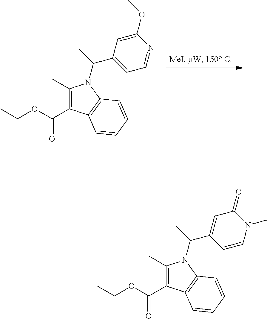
C1(C)=C(C(=O)OCC)C2=C(N1C(C)C1=CC=NC(OC)=C1)C=CC=C2.C1(C)=C(C(=O)OCC)C2=C(N1C(C)C1=CC(=O)N(C)C=C1)C=CC=C2
